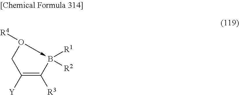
C1O([R4])->B([R1])([R2])C([R3])=C1[Y]
